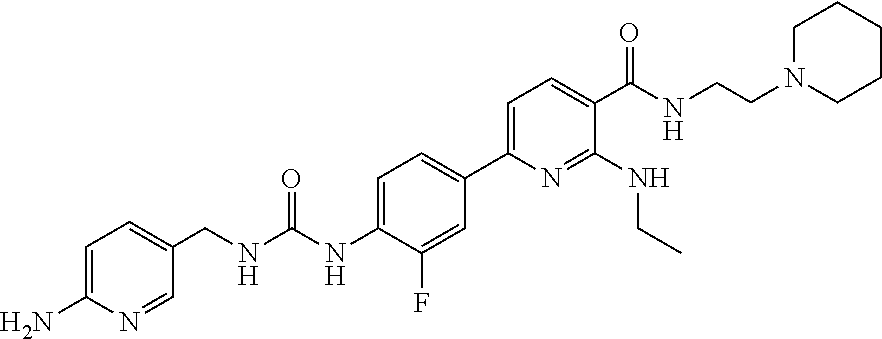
C1=C(N)N=CC(CNC(NC2=CC=C(C3=CC=C(C(NCCN4CCCCC4)=O)C(NCC)=N3)C=C2F)=O)=C1
